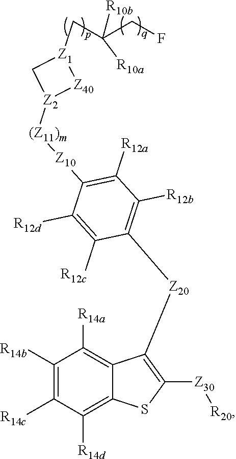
C1([R14b])=C([R14c])C([R14d])=C2C(=C1[R14a])C([Z20]C1=C([R12b])C([R12a])=C([Z10][(Z11)m][Z2]3[Z40][Z1](CC(CF)([R10b])[R10a])C3)C([R12d])=C1[R12c])=C([Z30][R20])S2
